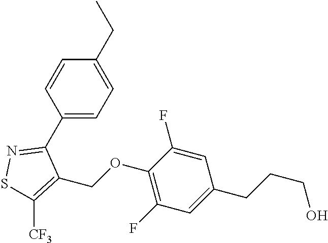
C1(C2=NSC([CF3])=C2COC2=C(F)C=C(CCCO)C=C2F)=CC=C(CC)C=C1
